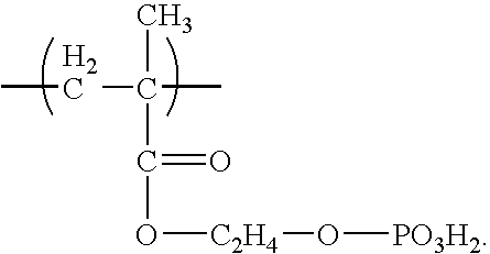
CCC(C)(C)C(=O)O[C2H4]O[PO3H2]
